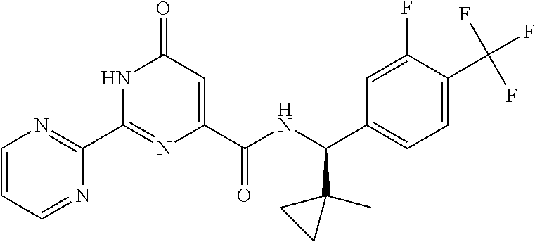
C1(C2=NC(C(NC(C3=CC=C(C(F)(F)F)C(F)=C3)C3(C)CC3)=O)=CC(=O)N2)=NC=CC=N1
